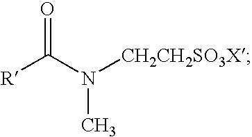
N([CH2CH2SO3X])(C([R])=O)C
